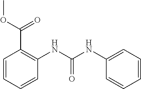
C1=CC=CC(NC(=O)NC2=CC=CC=C2)=C1C(=O)OC
